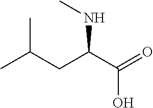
CC(CC(C(=O)O)NC)C
